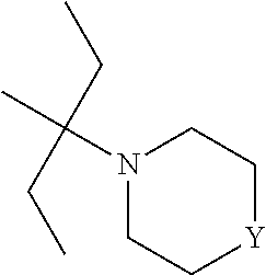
N1(C(C)(CC)CC)CC[Y]CC1
